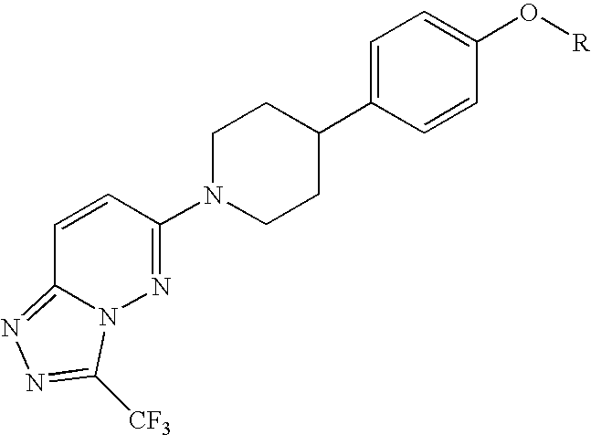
C1=CC(N2CCC(C3=CC=C(O[R])C=C3)CC2)=NN2C1=NN=C2[CF3]
